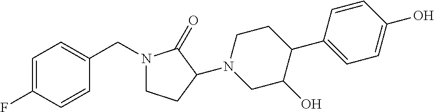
C1=CC(C2CCN(C3CCN(CC4=CC=C(F)C=C4)C3=O)CC2O)=CC=C1O
